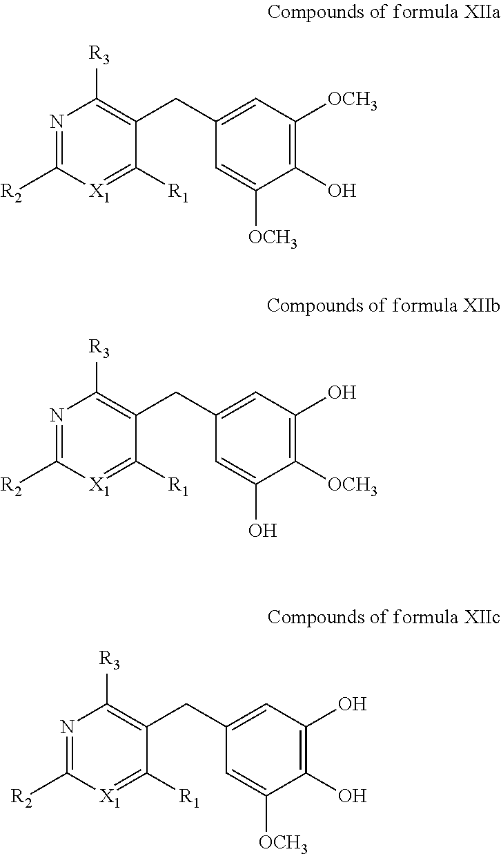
N1=C([R2])[X1]=C([R1])C(CC2=CC([OCH3])=C(O)C([OCH3])=C2)=C1[R3].N1=C([R2])[X1]=C([R1])C(CC2=CC(O)=C([OCH3])C(O)=C2)=C1[R3].N1=C([R2])[X1]=C([R1])C(CC2=CC(O)=C(O)C([OCH3])=C2)=C1[R3]
